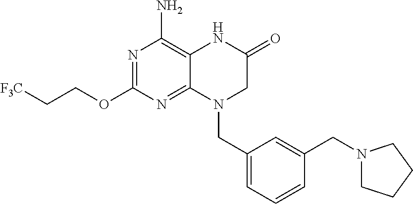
N1=C(OCC[F3C])N=C2C(=C1N)NC(=O)CN2CC1=CC=CC(CN2CCCC2)=C1
